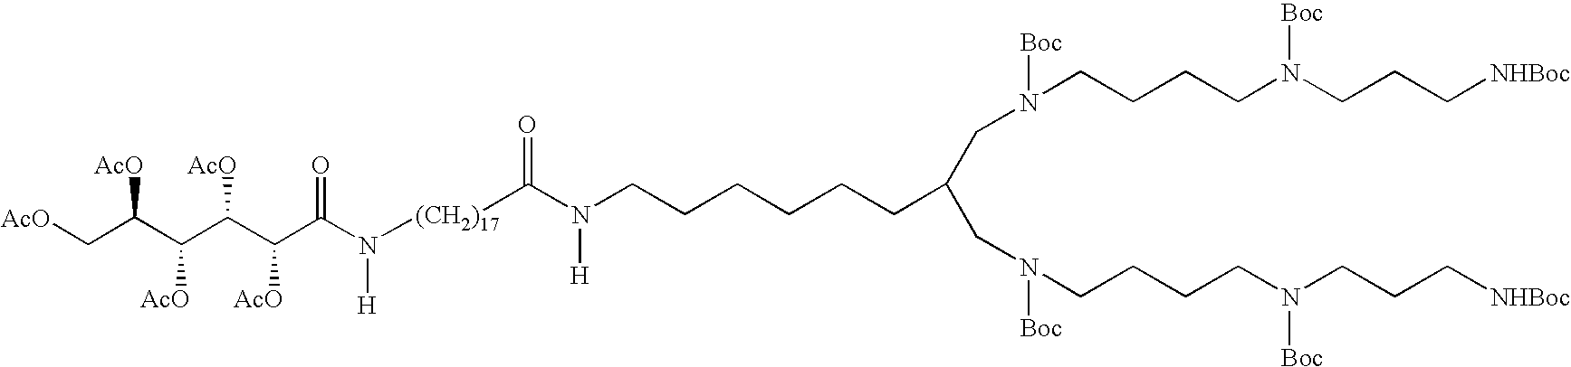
[AcO]CC(C(C(C(C(N([H])[(CH2)17]C(N(CCCCCCC(CN(CCCCN(CCC[NHBoc])[Boc])[Boc])CN(CCCCN(CCC[NHBoc])[Boc])[Boc])[H])=O)=O)[AcO])[AcO])[AcO])[AcO]
